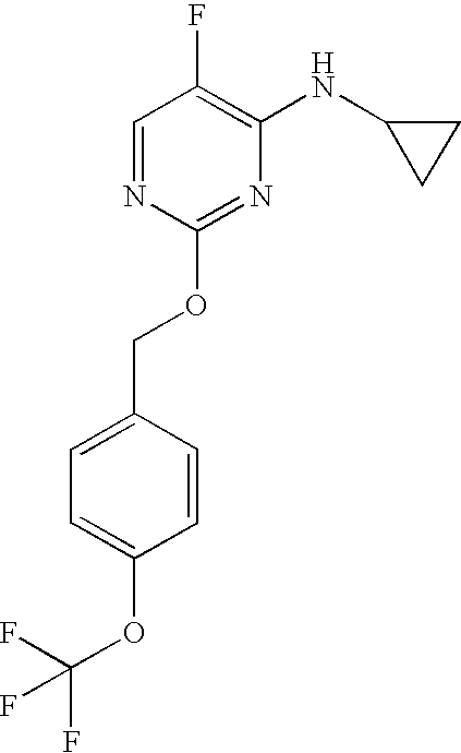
C1C(NC2=C(F)C=NC(OCC3=CC=C(OC(F)(F)F)C=C3)=N2)C1
